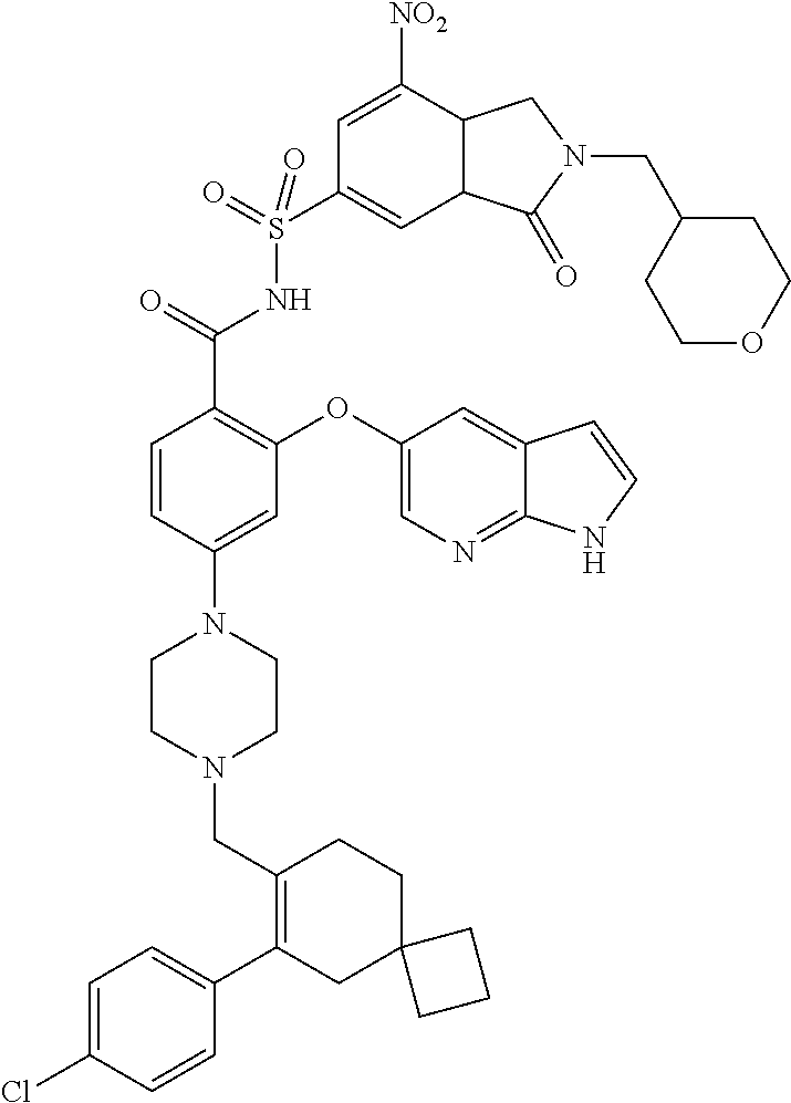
C1=C(Cl)C=CC(C2=C(CN3CCN(C4=CC(OC5=CN=C6C(=C5)C=CN6)=C(C(=O)NS(=O)(=O)C5=CC6C(C([NO2])=C5)CN(CC5CCOCC5)C6=O)C=C4)CC3)CCC3(C2)CCC3)=C1
